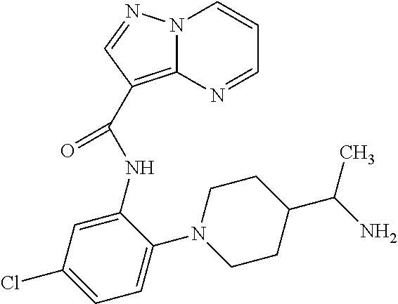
N1=CC=CN2C1=C(C(=O)NC1=CC(Cl)=CC=C1N1CCC(C(C)N)CC1)C=N2
